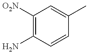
C1([O2N])=C(N)C=CC(C)=C1
